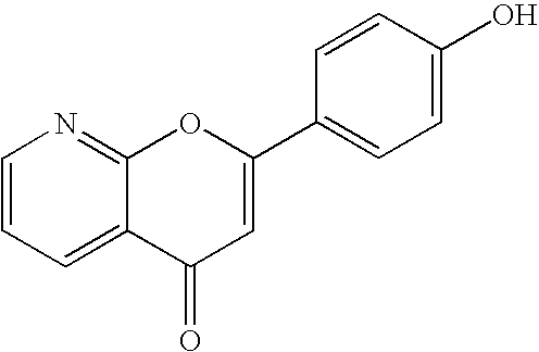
C1=CC=C2C(=N1)OC(C1=CC=C(O)C=C1)=CC2=O
